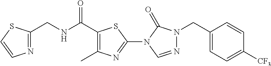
N1=C(CNC(C2=C(C)N=C(N3C(=O)N(CC4=CC=C([CF3])C=C4)N=C3)S2)=O)SC=C1
